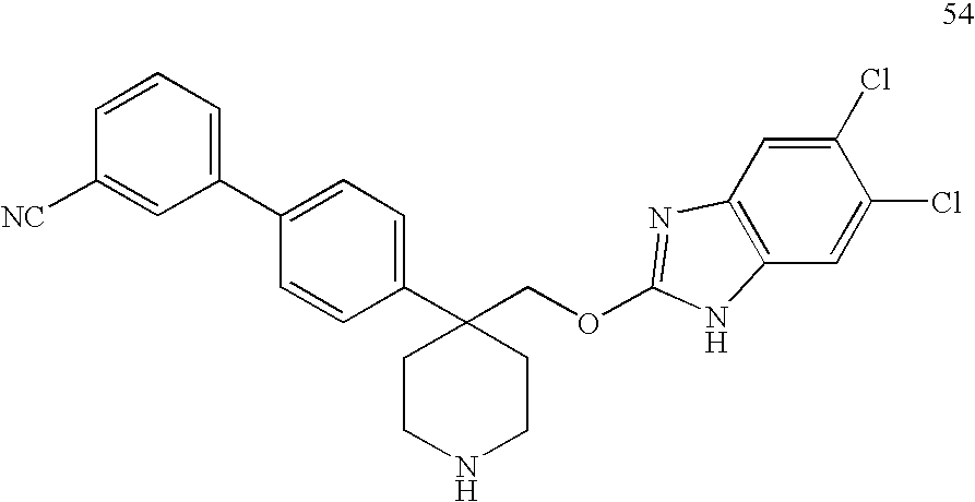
C1(C2=CC=C(C3(COC4=NC5=C(C=C(Cl)C(Cl)=C5)N4)CCNCC3)C=C2)=CC=CC([NC])=C1
